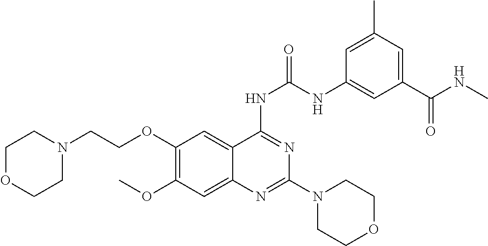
C1=C(C)C=C(C(NC)=O)C=C1NC(NC1=NC(N2CCOCC2)=NC2=CC(OC)=C(OCCN3CCOCC3)C=C21)=O
